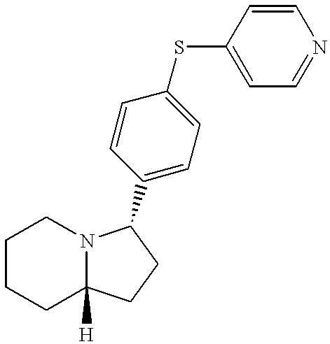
C1=CC(C2N3C([H])(CCCC3)CC2)=CC=C1SC1=CC=NC=C1
